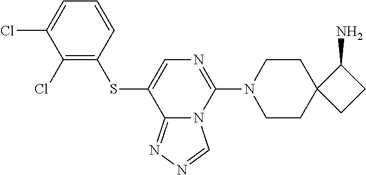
C1=C(SC2=C(Cl)C(Cl)=CC=C2)C2=NN=CN2C(N2CCC3(CC2)CCC3N)=N1
